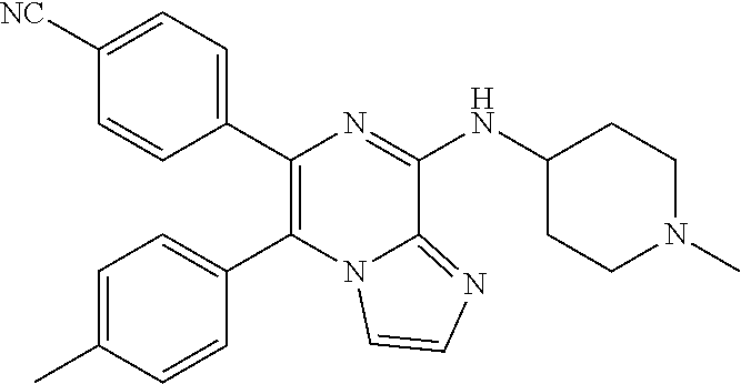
C1([NC])=CC=C(C2=C(C3=CC=C(C)C=C3)N3C(=NC=C3)C(NC3CCN(C)CC3)=N2)C=C1
